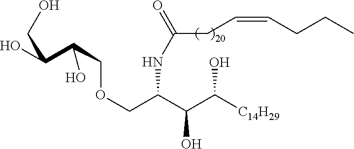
O(CC(C(C([C14H29])O)O)NC(=O)CC=CCCC)CC(C(O)CO)O
